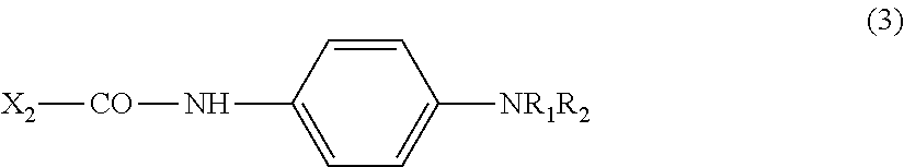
C1=C(N[CO][X2])C=CC([NR1R2])=C1
